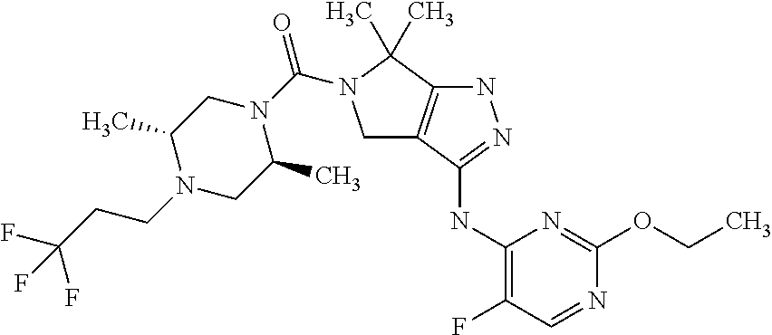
C1(NC2=NNC3=C2CN(C(N2CC(C)N(CCC(F)(F)F)CC2C)=O)C3(C)C)=C(F)C=NC(OCC)=N1
